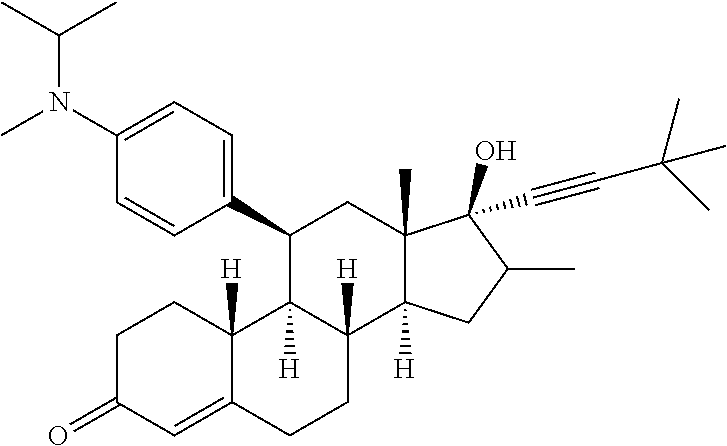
C1C(=O)C=C2C([H])(C1)C1([H])C([H])(CC2)C2([H])C(C)(CC1C1=CC=C(N(C(C)C)C)C=C1)C(O)(C#CC(C)(C)C)C(C)C2
